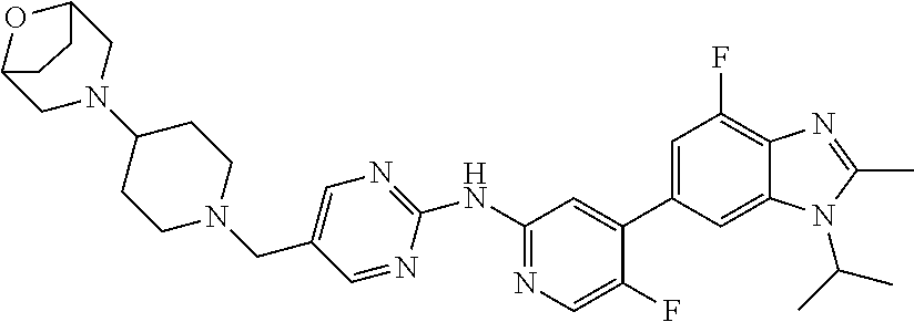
C1(NC2=NC=C(CN3CCC(N4CC5OC(C4)CC5)CC3)C=N2)=NC=C(F)C(C2=CC(F)=C3C(=C2)N(C(C)C)C(C)=N3)=C1
